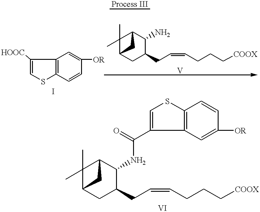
C12=C(C=CC([OR])=C1)SC=C2[HOOC].C1(C)(C)C2CC(CC=CCCC[COOX])C(N)C1C2.C1(C)(C)C2CC(CC=CCCC[COOX])C(NC(=O)C3=CSC4=C3C=C([OR])C=C4)C1C2
